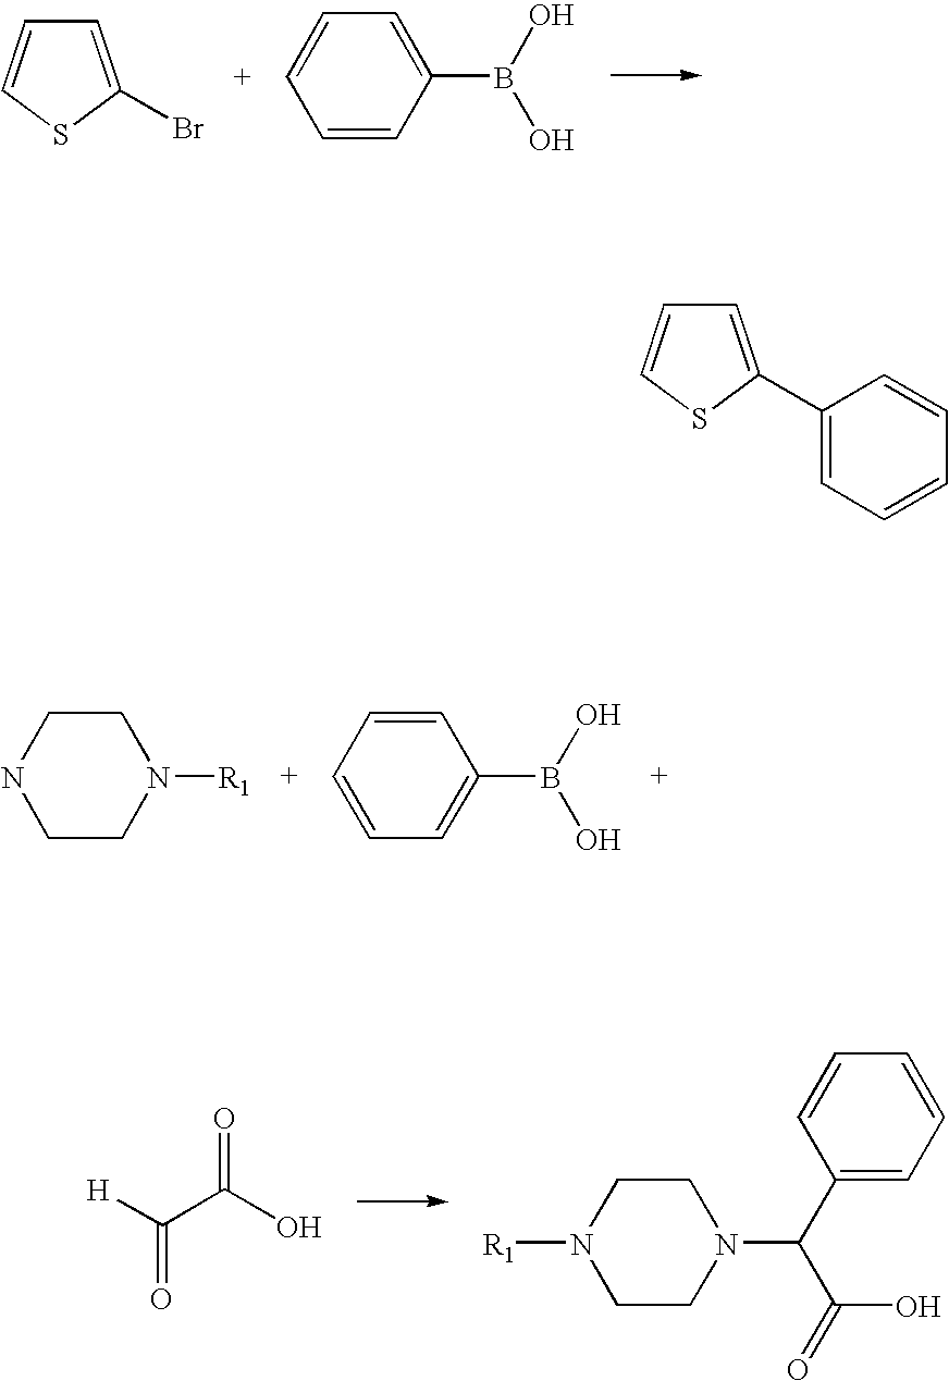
C1=C(Br)SC=C1.C1=CC(B(O)O)=CC=C1.C1CN([R1])CCN1.C1=CC=CC(B(O)O)=C1.[H]C(C(O)=O)=O.C1CN(C(C2=CC=CC=C2)C(=O)O)CCN1[R1].C1=C(C2=CC=CC=C2)SC=C1
